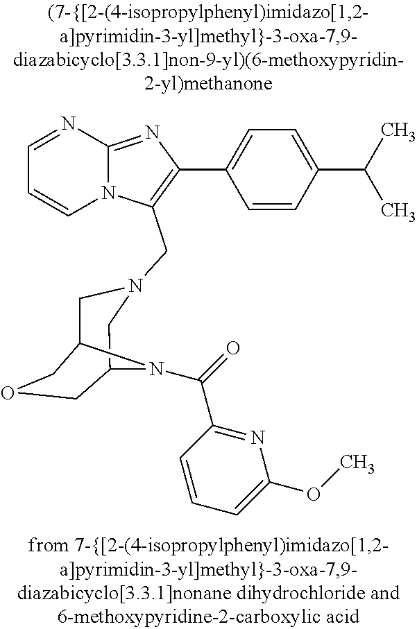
N12C(=NC(C3=CC=C(C(C)C)C=C3)=C1CN1CC3COCC(C1)N3C(=O)C1=NC(OC)=CC=C1)N=CC=C2
